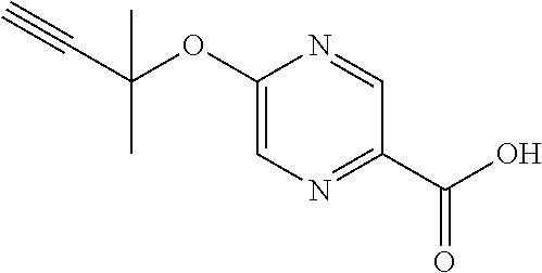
C1(OC(C#C)(C)C)=CN=C(C(O)=O)C=N1
